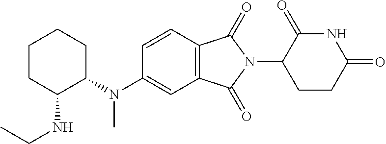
C1=CC2=C(C=C1N(C1CCCCC1NCC)C)C(=O)N(C1CCC(=O)NC1=O)C2=O
